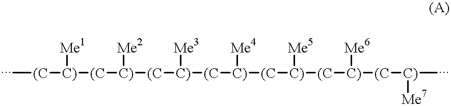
C[(C][C)]([(C][C)]([(C][C)]([(C][C)]([(C][C)]([(C][C)]([(C][C)](C)[Me7])[Me6])[Me5])[Me4])[Me3])[Me2])[Me1]
